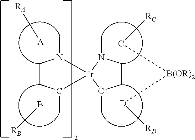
C1N(C)[Ir]2(C(C)C1)N(C)CCC2C.[A][RA].B[RB].C([RC])[B(OR)2][D][RD]
